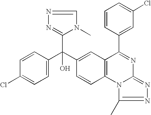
C1=C(Cl)C=CC(C(C2=CC3=C(C=C2)N2C(=NN=C2C)N=C3C2=CC(Cl)=CC=C2)(C2=NN=CN2C)O)=C1
